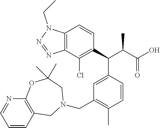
C1=C(C(C(C(=O)O)C)C2=C(Cl)C3=C(C=C2)N(CC)N=N3)C=CC(C)=C1CN1CC2=C(N=CC=C2)OC(C)(C)C1
